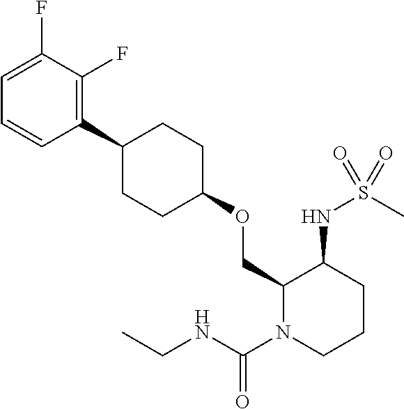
C1(COC2CCC(C3=C(F)C(F)=CC=C3)CC2)N(C(NCC)=O)CCCC1NS(C)(=O)=O
